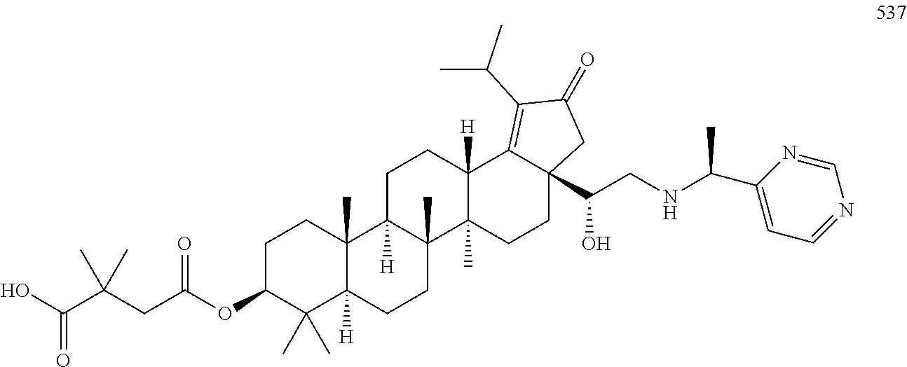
C1C(OC(CC(C(O)=O)(C)C)=O)C(C)(C)C2([H])C(C)(C1)C1([H])C(C)(CC2)C2(C)C([H])(CC1)C1=C(C(C)C)C(=O)CC1(C(CNC(C1=CC=NC=N1)C)O)CC2
